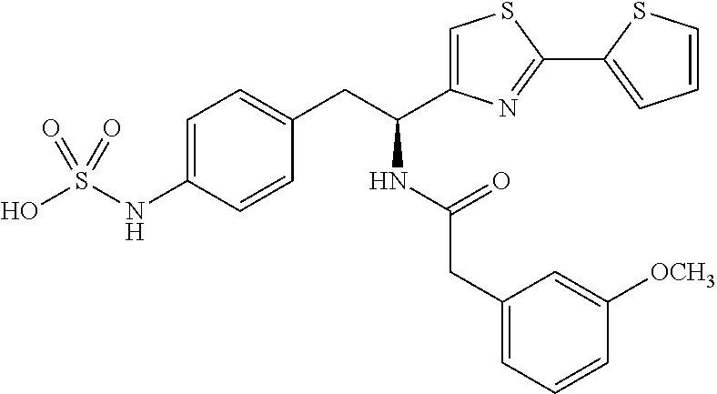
OS(NC1=CC=C(CC(C2=CSC(C3=CC=CS3)=N2)NC(CC2=CC=CC([OCH3])=C2)=O)C=C1)(=O)=O
